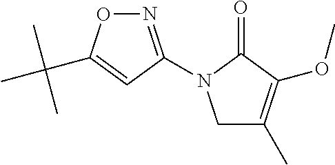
C1C(C)=C(OC)C(=O)N1C1=NOC(C(C)(C)C)=C1
